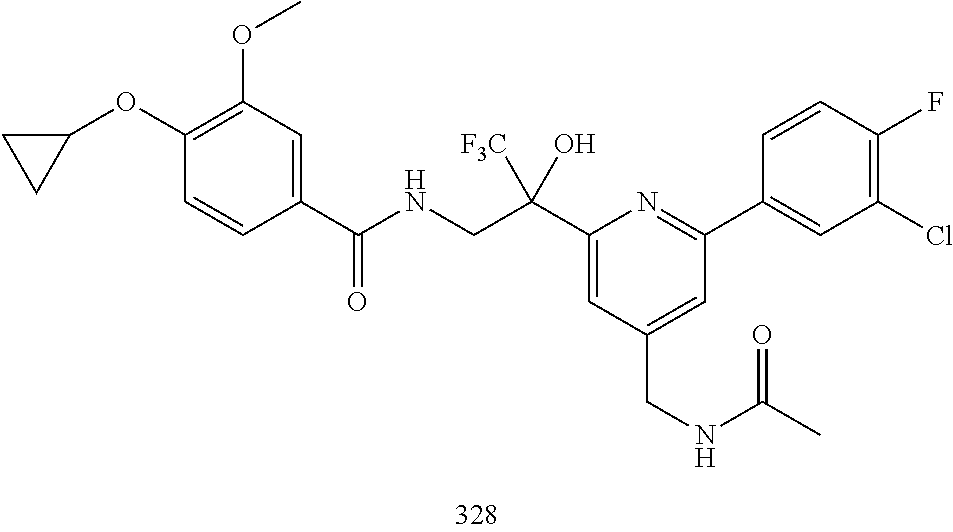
C1(Cl)=C(F)C=CC(C2=NC(C(CNC(C3=CC(OC)=C(OC4CC4)C=C3)=O)(O)[F3C])=CC(CNC(C)=O)=C2)=C1
